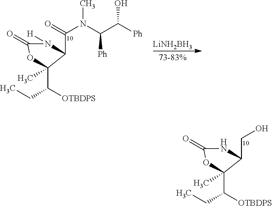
N1C(=O)OC(C(CC)[OTBDPS])(C)C1CO.N1([H])C(=O)OC(C(CC)[OTBDPS])(C)C1C(N(C(C([Ph])O)[Ph])C)=O.[LiNH2BH3]
